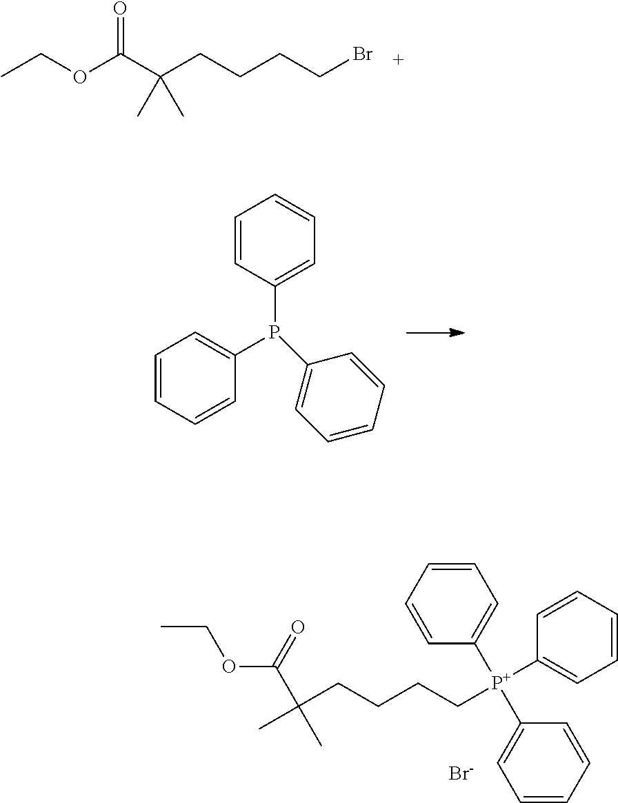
C(OC(C(CCCCBr)(C)C)=O)C.C1=CC(P(C2=CC=CC=C2)C2=CC=CC=C2)=CC=C1.CCOC(C(C)(CCCC[P+](C1=CC=CC=C1)(C1=CC=CC=C1)C1=CC=CC=C1)C)=O.[Br-]
